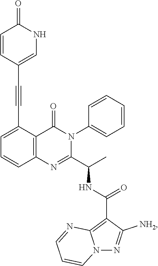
C1=C(C#CC2=CNC(=O)C=C2)C2=C(C=C1)N=C(C(C)NC(C1=C3N(N=C1[NH2])C=CC=N3)=O)N(C1=CC=CC=C1)C2=O
